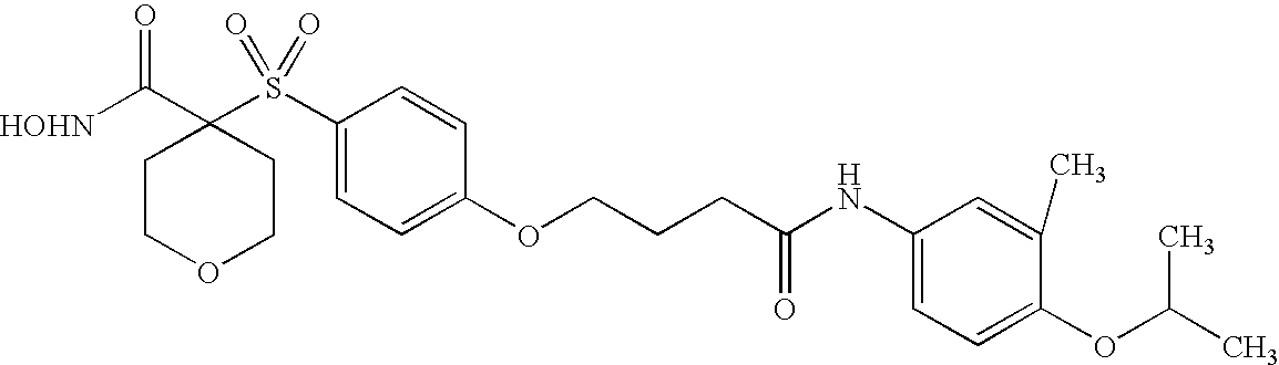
[HOHN]C(C1(S(C2=CC=C(OCCCC(NC3=CC=C(OC(C)C)C(C)=C3)=O)C=C2)(=O)=O)CCOCC1)=O
